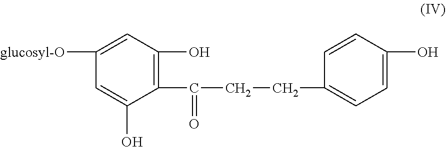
[glucosyl-O]C1=CC(O)=C(C(CCC2=CC=C(O)C=C2)=O)C(O)=C1
